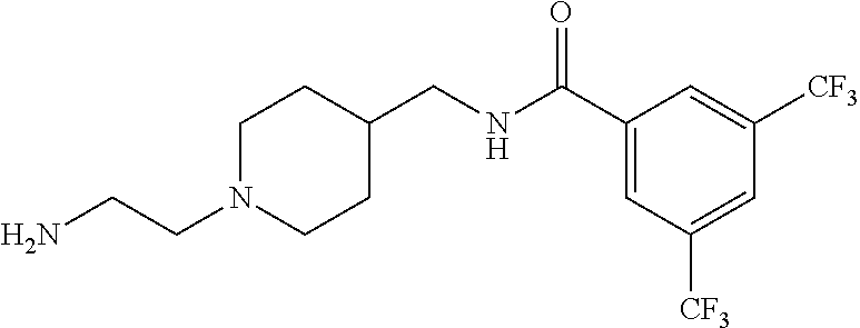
C1(CNC(C2=CC([CF3])=CC([CF3])=C2)=O)CCN(CCN)CC1
